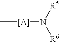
C[[A]]N([R5])[R6]
